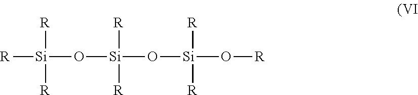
[R][Si]([R])([R])O[Si]([R])([R])O[Si]([R])([R])O[R]
